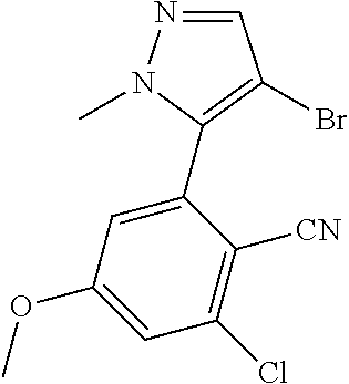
N1=CC(Br)=C(C2=CC(OC)=CC(Cl)=C2[CN])N1C
